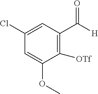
C1(Cl)=CC(C(=O)[H])=C([OTf])C(OC)=C1
